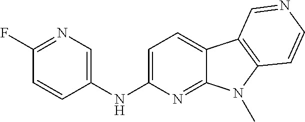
C1(NC2=CC=C3C(=N2)N(C)C2=C3C=NC=C2)=CN=C(F)C=C1
